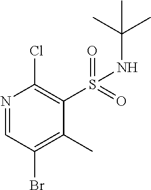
N1=CC(Br)=C(C)C(S(=O)(=O)NC(C)(C)C)=C1Cl
